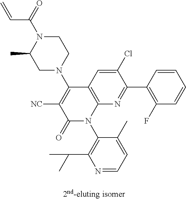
C1N(C2=C([NC])C(=O)N(C3=C(C(C)C)N=CC=C3C)C3=C2C=C(Cl)C(C2=C(F)C=CC=C2)=N3)CCN(C(=O)C=C)C1C
